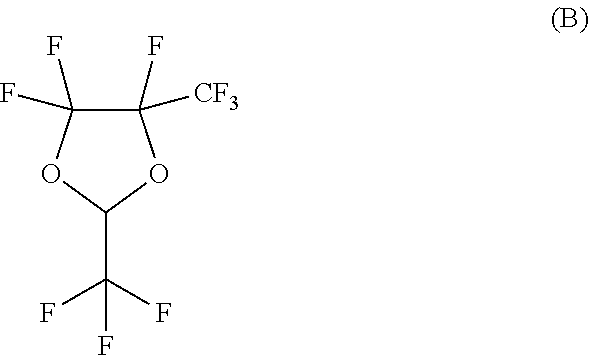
C1(F)([CF3])C(F)(F)OC(C(F)(F)F)O1
